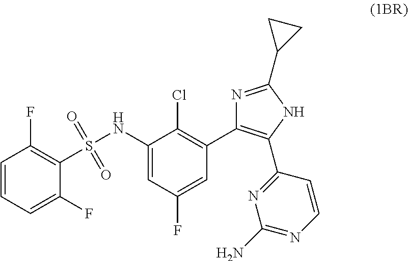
C1=CC=C(F)C(S(NC2=CC(F)=CC(C3=C(C4=NC(N)=NC=C4)NC(C4CC4)=N3)=C2Cl)(=O)=O)=C1F
